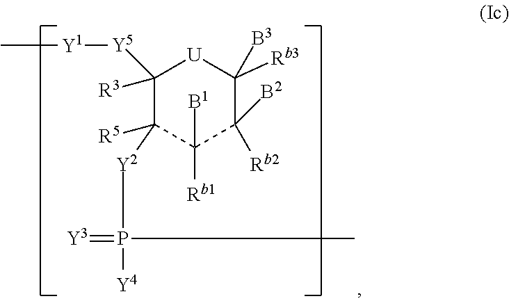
C1([R3])([Y5][Y1]C)C([R5])([Y2]P(C)([Y4])=[Y3])C([Rb1])([B1])C([B2])([Rb2])C([Rb3])([B3])[U]1
